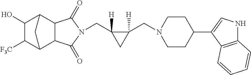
C(C1([H])C(CN2CCC(C3=CNC4=C3C=CC=C4)CC2)([H])C1)N1C(=O)C2C3C([F3C])C(O)C(C2C1=O)C3
